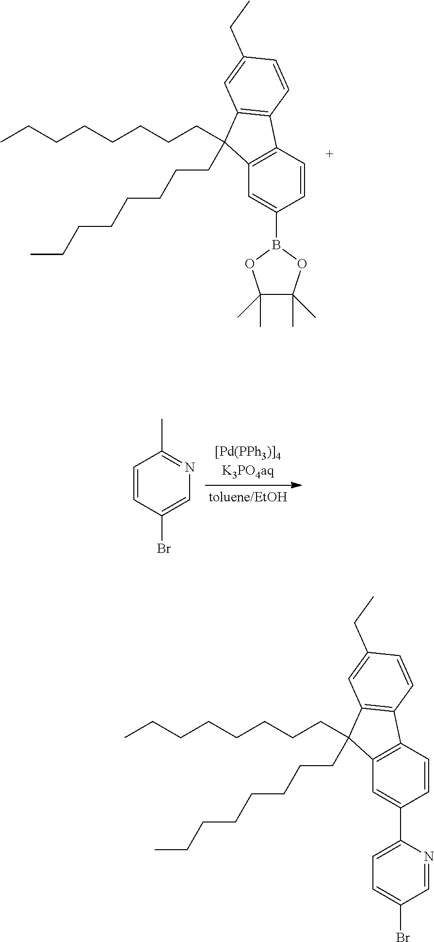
C12=C(C=CC(B3OC(C)(C)C(C)(C)O3)=C1)C1=C(C2(CCCCCCCC)CCCCCCCC)C=C(CC)C=C1.C1=CC(Br)=CN=C1C.C12=C(C=CC(C3=CC=C(Br)C=N3)=C1)C1=C(C2(CCCCCCCC)CCCCCCCC)C=C(CC)C=C1
